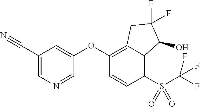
C1(OC2=C3C(=C(S(C(F)(F)F)(=O)=O)C=C2)C(O)C(F)(F)C3)=CC(C#N)=CN=C1
